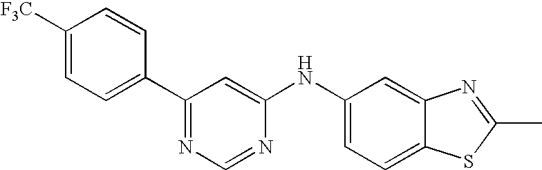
[F3C]C1=CC=C(C2=NC=NC(NC3=CC=C4C(=C3)N=C(C)S4)=C2)C=C1
